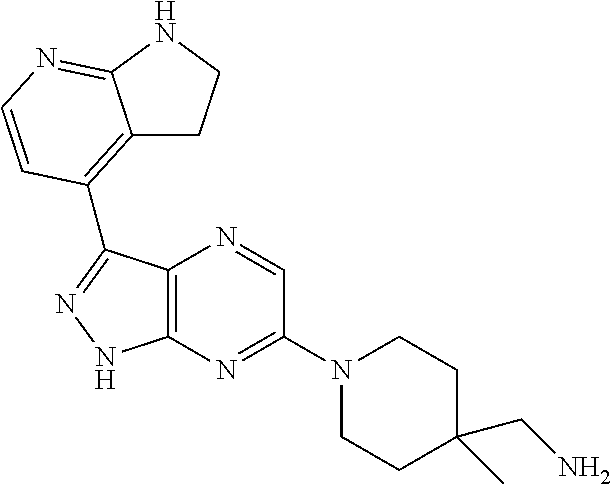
C12=C(N=C(N3CCC(CN)(C)CC3)C=N1)NN=C2C1=C2CCNC2=NC=C1
